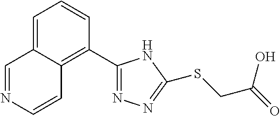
C1(C2=C3C(=CC=C2)C=NC=C3)=NN=C(SCC(=O)O)N1
